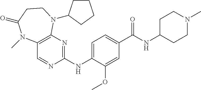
C12=C(N=C(NC3=CC=C(C(NC4CCN(C)CC4)=O)C=C3OC)N=C1)N(C1CCCC1)CCC(=O)N2C
